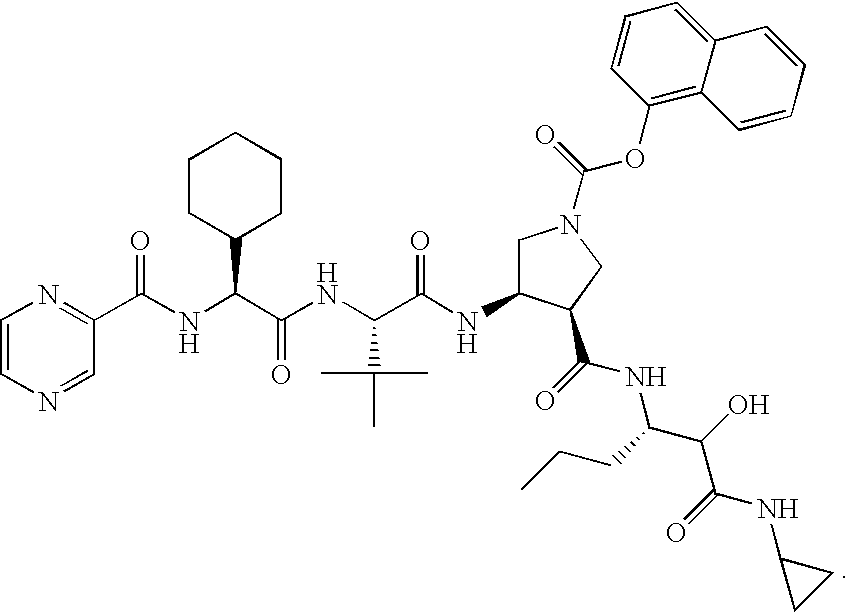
C1=CN=CC(C(NC(C2CCCCC2)C(=O)NC(C(C)(C)C)C(NC2CN(C(OC3=C4C(=CC=C3)C=CC=C4)=O)CC2C(=O)NC(C(C(=O)NC2CC2)O)CCC)=O)=O)=N1
